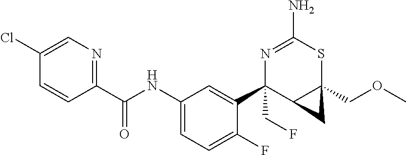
N1=C(N)SC2(COC)C(C1(C1=CC(NC(C3=NC=C(Cl)C=C3)=O)=CC=C1F)CF)C2
